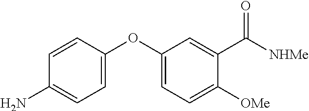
NC1=CC=C(OC2=CC=C([OMe])C(C([NHMe])=O)=C2)C=C1
